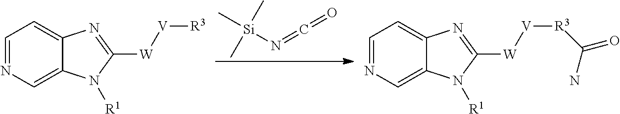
C[Si](N=C=O)(C)C.C1=NC=C2C(=C1)N=C([W][V][R3])N2[R1].C1=NC=C2C(=C1)N=C([W][V][R3]C(=O)N)N2[R1]
